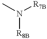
CN([R7B])[R8B]
